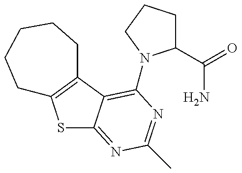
S1C2=NC(C)=NC(N3C(C(=O)N)CCC3)=C2C2=C1CCCCC2
